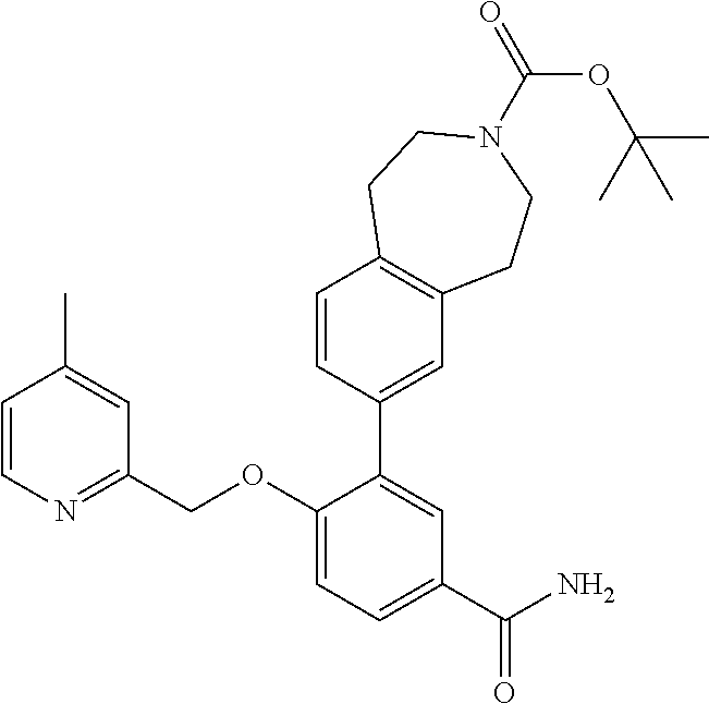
C1=CN=C(COC2=CC=C(C(=O)N)C=C2C2=CC3=C(C=C2)CCN(C(OC(C)(C)C)=O)CC3)C=C1C
